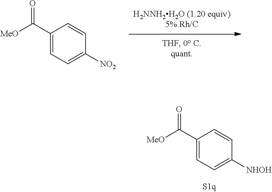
C1(C(=O)[MeO])=CC=C([NHOH])C=C1.C1(C(=O)[MeO])=CC=C([NO2])C=C1
